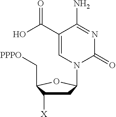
C1C([X])C(C[PPPO])OC1N1C(=O)N=C(N)C(C(O)=O)=C1
